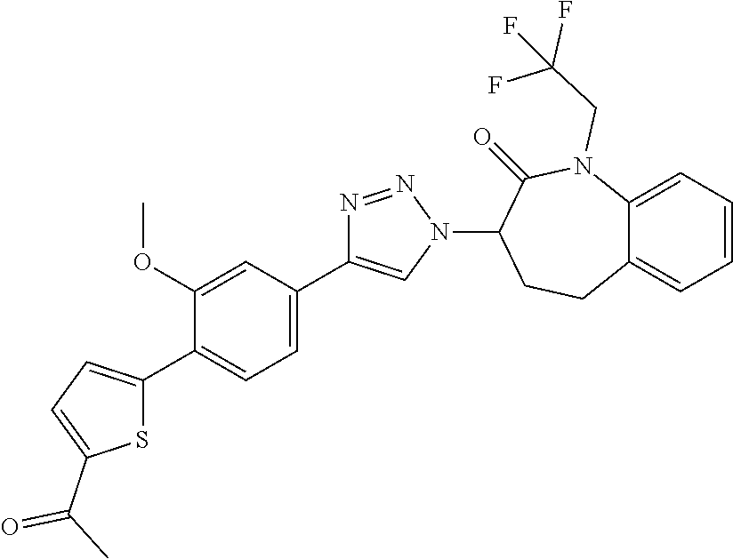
C1(C2=CC=C(C(=O)C)S2)=CC=C(C2=CN(C3C(=O)N(CC(F)(F)F)C4=CC=CC=C4CC3)N=N2)C=C1OC
